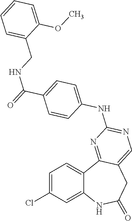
C1=C(Cl)C=C2C(=C1)C1=NC(NC3=CC=C(C(=O)NCC4=CC=CC=C4OC)C=C3)=NC=C1CC(=O)N2
